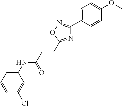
C1(NC(=O)CCC2=NC(C3=CC=C(OC)C=C3)=NO2)=CC=CC(Cl)=C1
